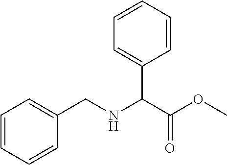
C1=CC=CC(CNC(C(OC)=O)C2=CC=CC=C2)=C1
